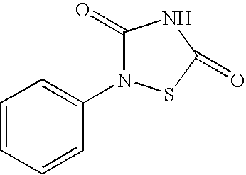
C1=CC=CC(N2C(=O)NC(=O)S2)=C1
